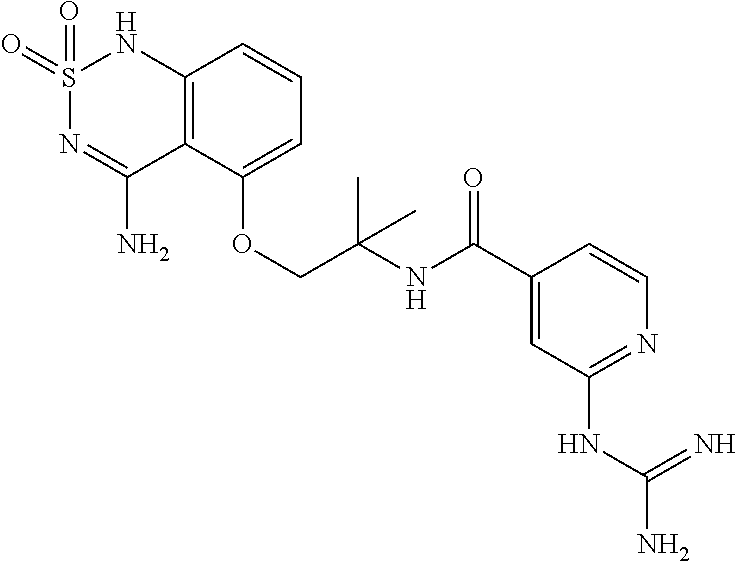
C12=C(C(OCC(NC(C3=CC(NC(N)=N)=NC=C3)=O)(C)C)=CC=C1)C(N)=NS(=O)(=O)N2
